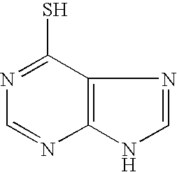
N1=CN=C(S)C2=C1NC=N2
